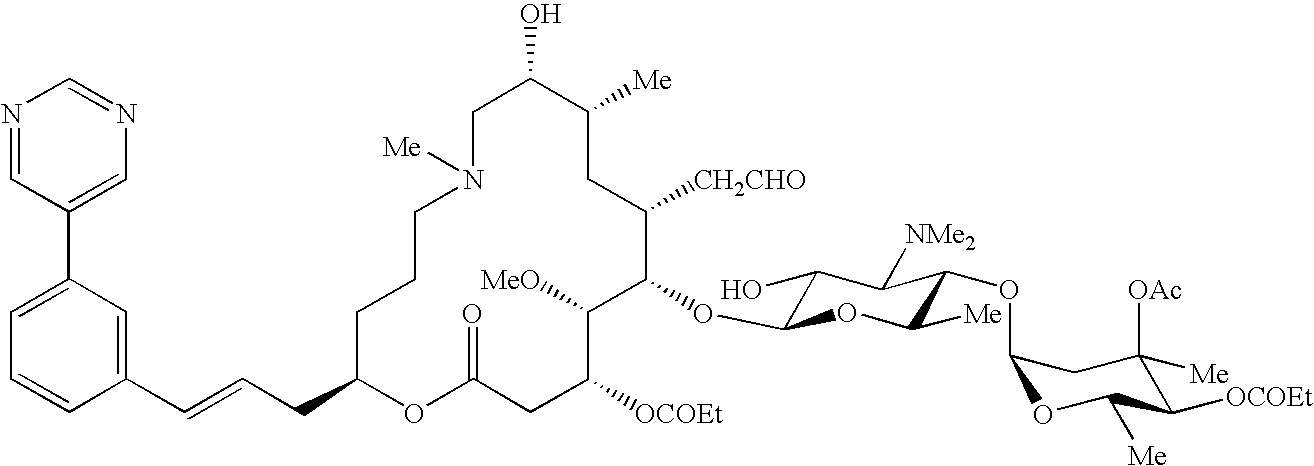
C1C(O)C([Me])CC([CH2CHO])C(OC2C(O)C([NMe2])C(OC3OC([Me])C([OCOEt])C([OAc])([Me])C3)C([Me])O2)C([MeO])C([OCOEt])CC(=O)OC(CC=CC2=CC(C3=CN=CN=C3)=CC=C2)CCCN1[Me]
